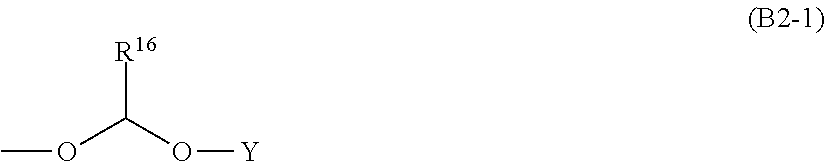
O(C(O[Y])[R16])C
